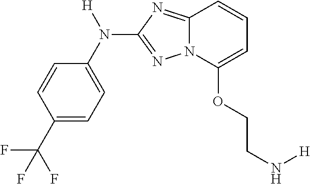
C1=CC(C(F)(F)F)=CC=C1N([H])C1=NN2C(=N1)C=CC=C2OCCN[H]
